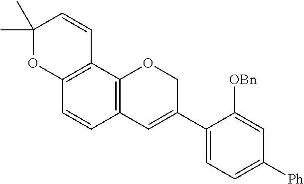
C1(C)(C)OC2=C(C=C1)C1=C(C=C2)C=C(C2=CC=C([Ph])C=C2[OBn])CO1
